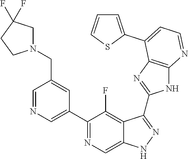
C1=NC=C(C2=NC=C3C(=C2F)C(C2=NC4=C(N2)N=CC=C4C2=CC=CS2)=NN3)C=C1CN1CC(F)(F)CC1
